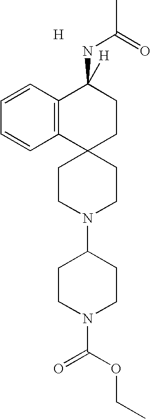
[H].C12(CCN(C3CCN(C(=O)OCC)CC3)CC1)CCC(NC(=O)C)([H])C1=C2C=CC=C1
